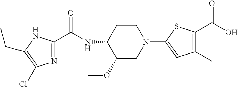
N1=C(C(=O)NC2C(OC)CN(C3=CC(C)=C(C(=O)O)S3)CC2)NC(CC)=C1Cl
